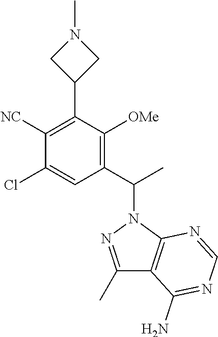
C1(C(C)N2N=C(C)C3=C2N=CN=C3N)=C([OMe])C(C2CN(C)C2)=C([NC])C(Cl)=C1
